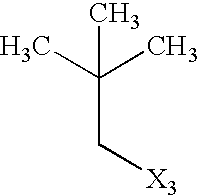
C(C[X3])(C)(C)C
